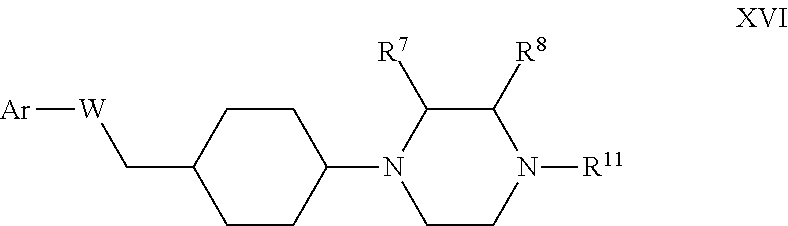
C1CC(N2CCN([R11])C([R8])C2[R7])CCC1C[W][Ar]
